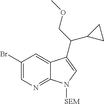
C1=C(Br)C=C2C(=N1)N([SEM])C=C2C(COC)C1CC1
